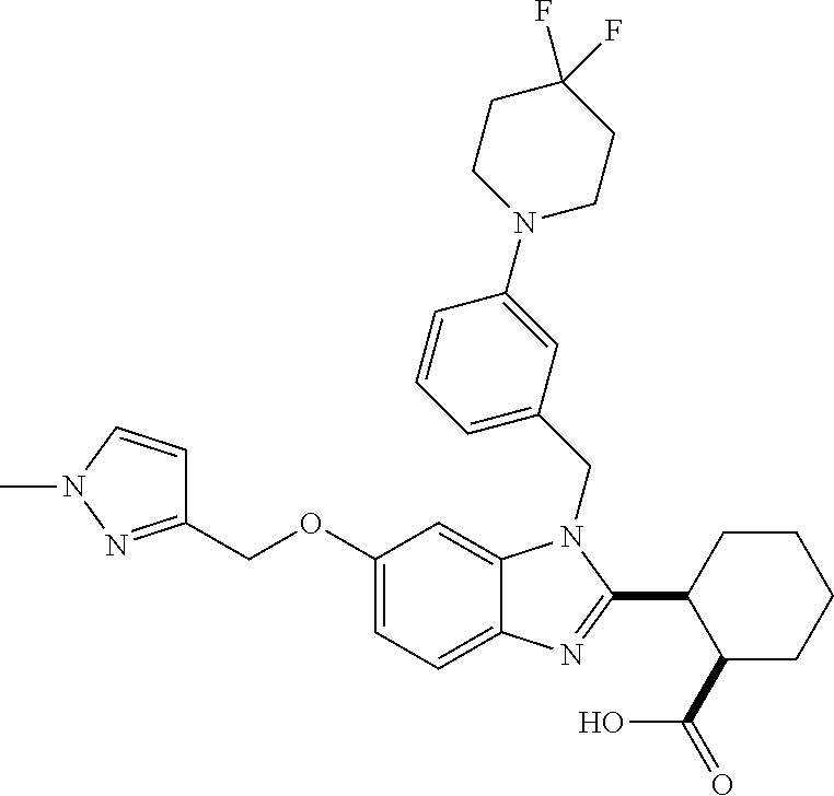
C1(COC2=CC=C3C(=C2)N(CC2=CC=CC(N4CCC(F)(F)CC4)=C2)C(C2C(C(=O)O)CCCC2)=N3)=NN(C)C=C1
